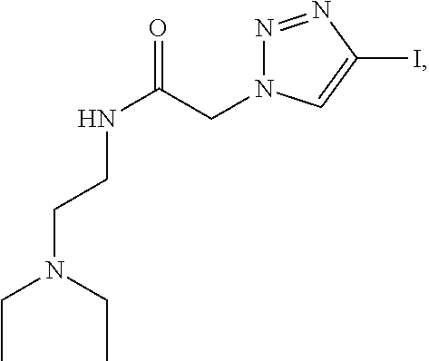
C(N(CCNC(=O)CN1N=NC(I)=C1)CC)C
